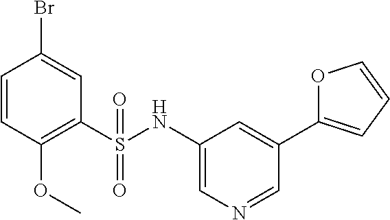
C1=CC(OC)=C(S(NC2=CN=CC(C3=CC=CO3)=C2)(=O)=O)C=C1Br
